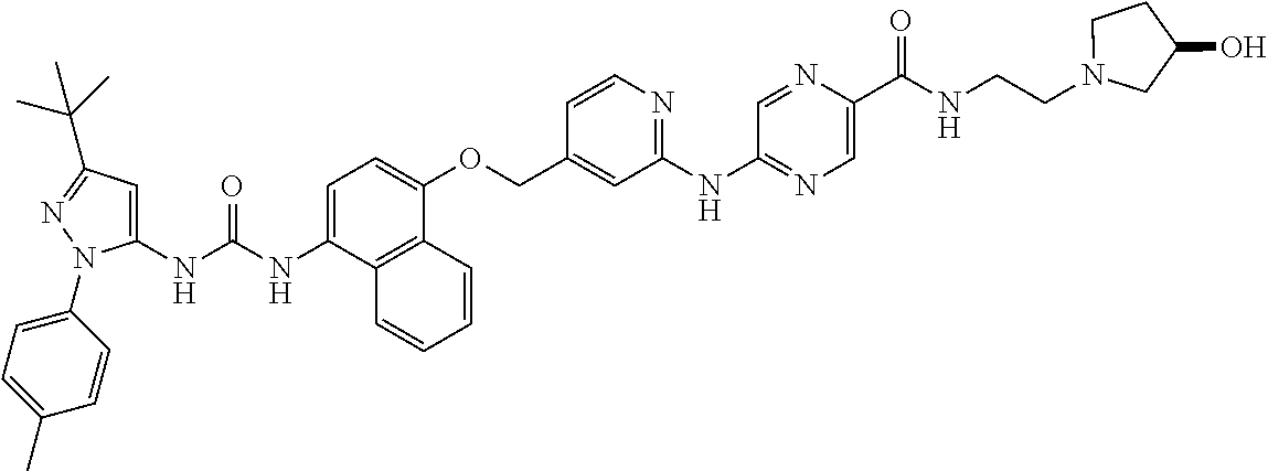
N(C1=CC=C(OCC2=CC(NC3=NC=C(C(NCCN4CCC(O)C4)=O)N=C3)=NC=C2)C2=C1C=CC=C2)C(=O)NC1=CC(C(C)(C)C)=NN1C1=CC=C(C)C=C1
